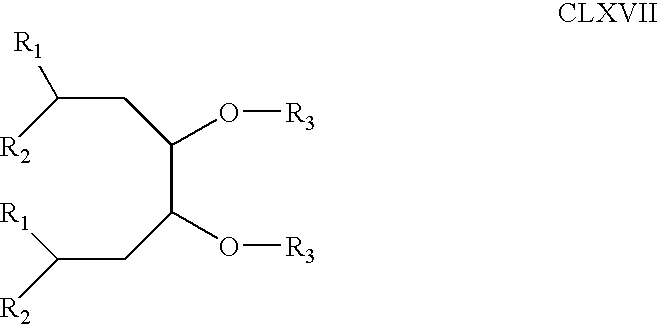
C(C(O[R3])CC([R1])[R2])(O[R3])CC([R2])[R1]
